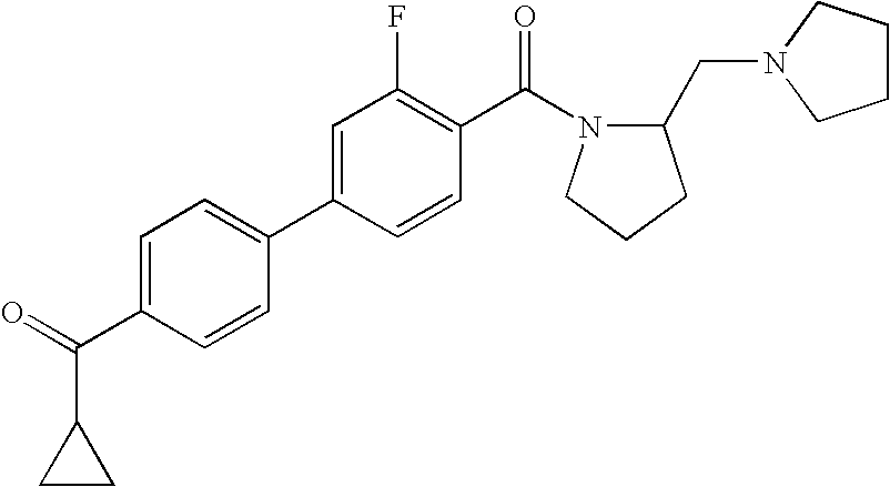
C1(C(=O)C2CC2)=CC=C(C2=CC(F)=C(C(=O)N3C(CN4CCCC4)CCC3)C=C2)C=C1
